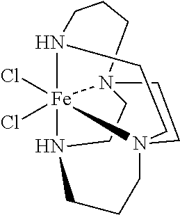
N12[Fe]34(Cl)(Cl)N5CCCN3(CCN4(CCC1)CC5)CC2
